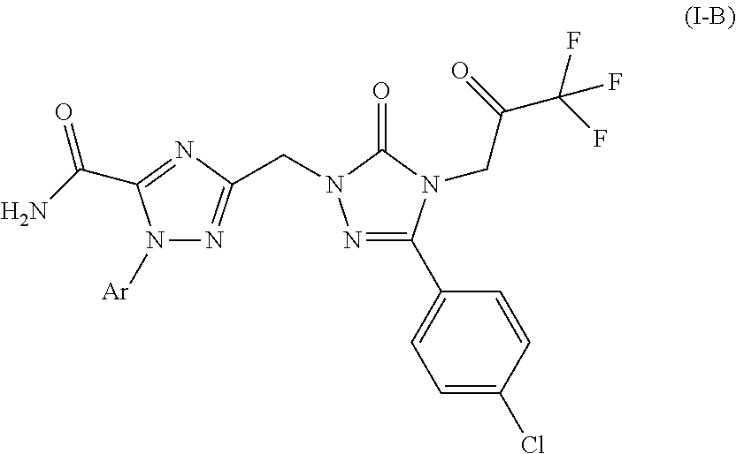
N1=C(C2=CC=C(Cl)C=C2)N(CC(C(F)(F)F)=O)C(=O)N1CC1=NN([Ar])C(C(N)=O)=N1
